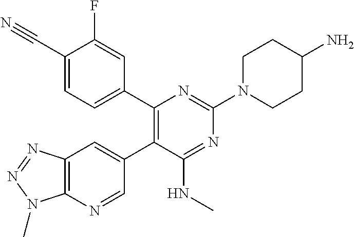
C1(C2=CC=C(C#N)C(F)=C2)=C(C2=CC3=C(N=C2)N(C)N=N3)C(NC)=NC(N2CCC(N)CC2)=N1
